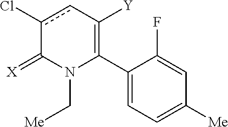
C1(C2=C([Y])cc(Cl)C(=[X])N2C[Me])=CC=C([Me])C=C1F
